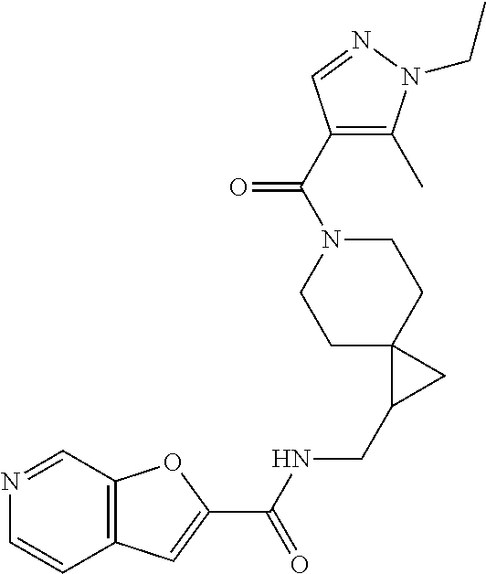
C12=C(C=C(C(NCC3CC34CCN(C(C3=C(C)N(CC)N=C3)=O)CC4)=O)O1)C=CN=C2
